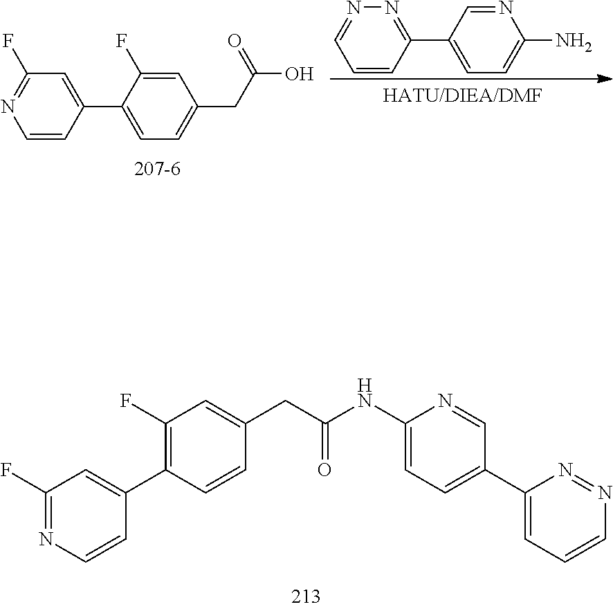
N1=C(F)C=C(C2=CC=C(CC(O)=O)C=C2F)C=C1.[HATU/DIEA/DMF].C1=NN=C(C2=CC=C(N)N=C2)C=C1.C1(F)=NC=CC(C2=C(F)C=C(CC(NC3=CC=C(C4=CC=CN=N4)C=N3)=O)C=C2)=C1
